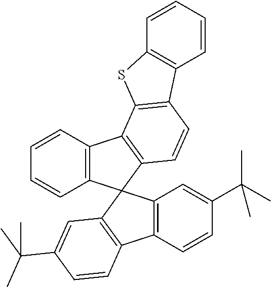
C1=CC2=C(C=C1)C1(C3=C2C2=C(C=C3)C3=C(S2)C=CC=C3)C2=C(C=CC(C(C)(C)C)=C2)C2=C1C=C(C(C)(C)C)C=C2
